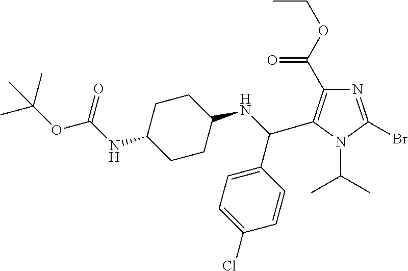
C(NC1CCC(NC(=O)OC(C)(C)C)CC1)(C1=CC=C(Cl)C=C1)C1=C(C(OCC)=O)N=C(Br)N1C(C)C
